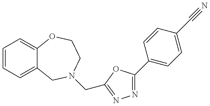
C1=CC=C2C(=C1)OCCN(CC1=NN=C(C3=CC=C(C#N)C=C3)O1)C2
